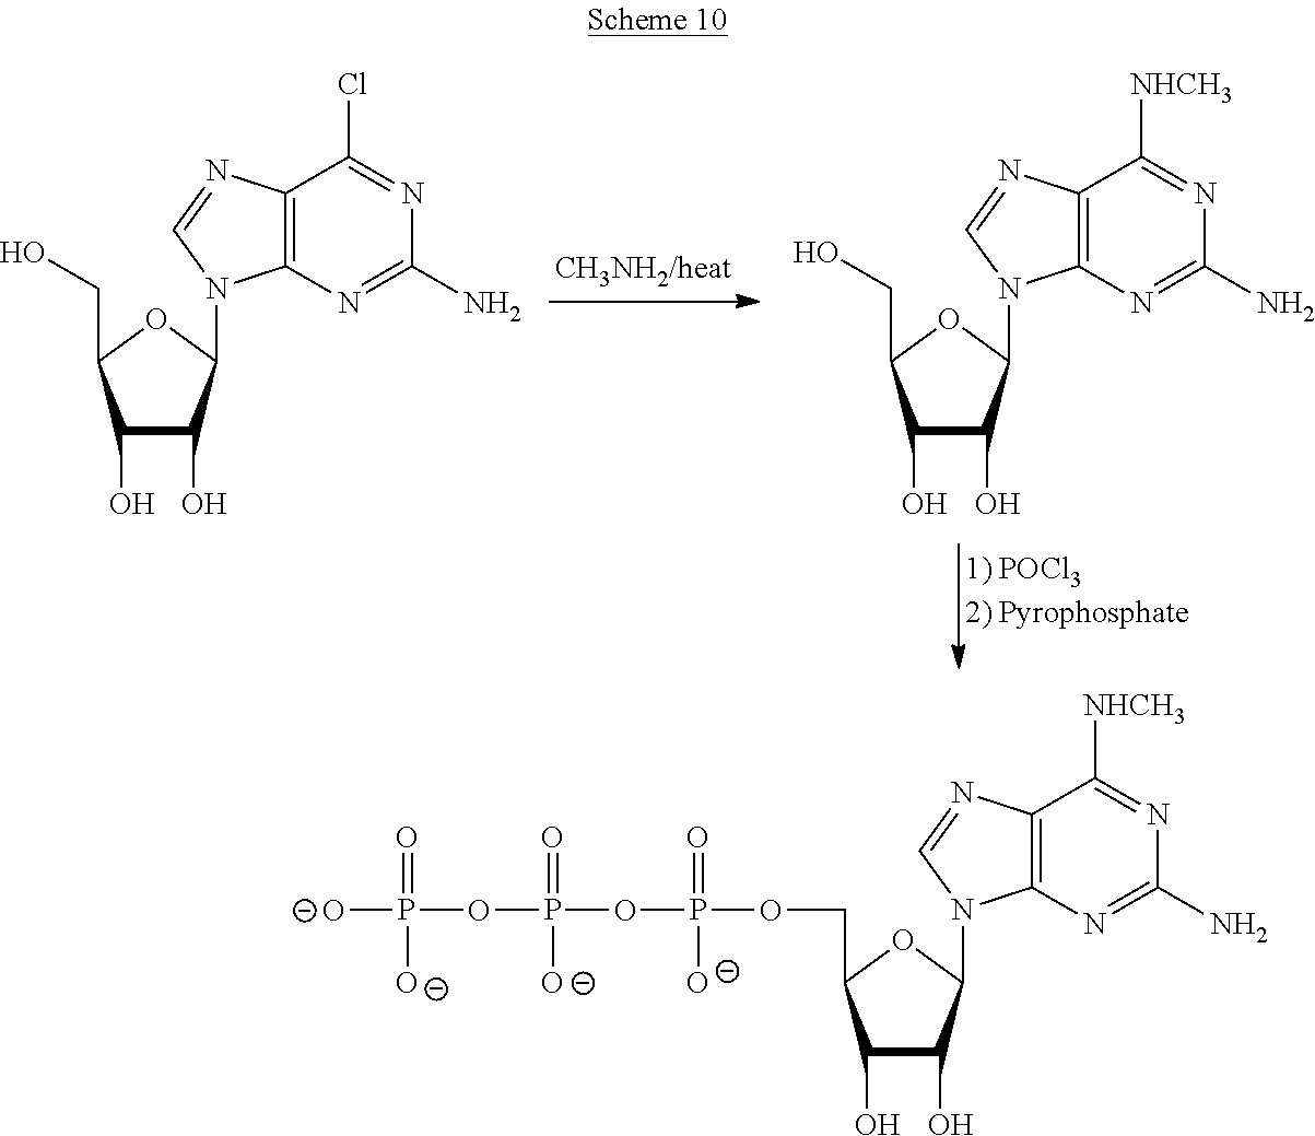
C12=C(N=C(N)N=C1Cl)N(C1C(O)C(O)C(CO)O1)C=N2.C12=C(N=C(N)N=C1[NHCH3])N(C1C(O)C(O)C(CO)O1)C=N2.C1(O)C(O)C(N2C3=C(C([NHCH3])=NC(N)=N3)N=C2)OC1COP(=O)([O-])OP(=O)([O-])OP(=O)([O-])[O-]
